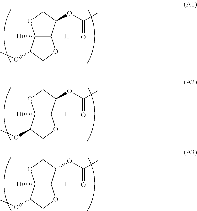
C12([H])C([H])(C(OC(C)=O)CO1)OCC2OC.C12([H])C([H])(C(OC(C)=O)CO1)OCC2OC.C12([H])C([H])(C(OC(C)=O)CO1)OCC2OC
